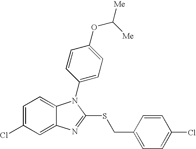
C1=C(Cl)C=C2C(=C1)N(C1=CC=C(OC([Me])[Me])C=C1)C(SCC1=CC=C(Cl)C=C1)=N2
